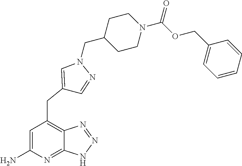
C1=C(N)N=C2C(=C1CC1=CN(CC3CCN(C(OCC4=CC=CC=C4)=O)CC3)N=C1)N=NN2
